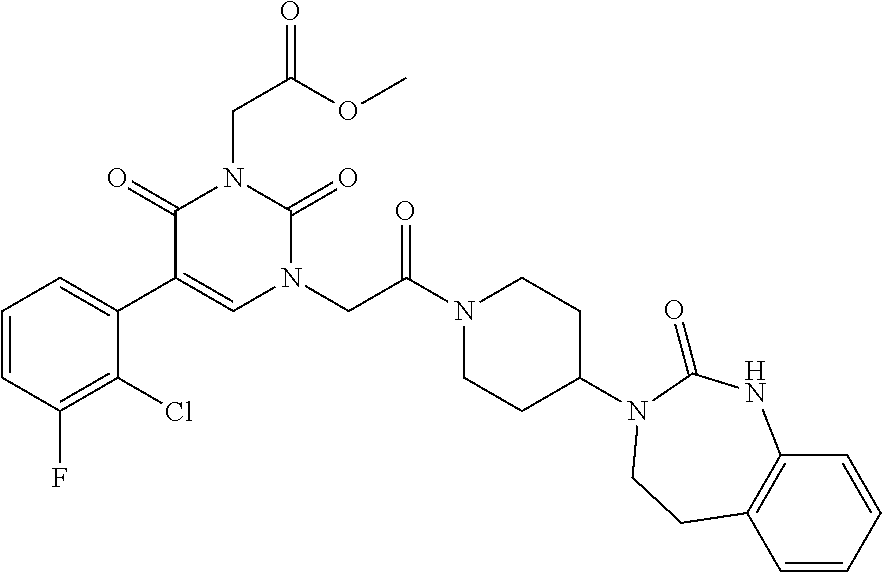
C1=CC(F)=C(Cl)C(C2=CN(CC(N3CCC(N4C(=O)NC5=C(C=CC=C5)CC4)CC3)=O)C(=O)N(CC(=O)OC)C2=O)=C1
